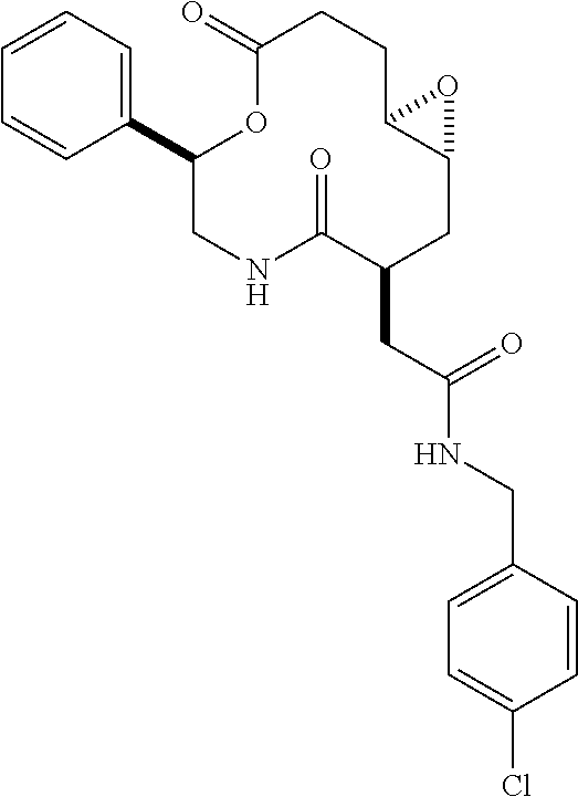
C1=CC=C(C2CNC(=O)C(CC(NCC3=CC=C(Cl)C=C3)=O)CC3C(CCC(=O)O2)O3)C=C1
